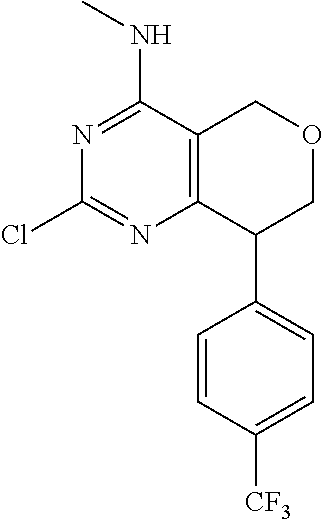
C12=C(C(NC)=NC(Cl)=N1)COCC2C1=CC=C([CF3])C=C1
